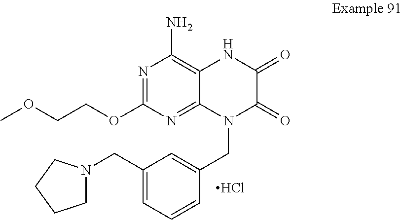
Cl.N1=C(OCCOC)N=C2C(=C1N)NC(=O)C(=O)N2CC1=CC(CN2CCCC2)=CC=C1
